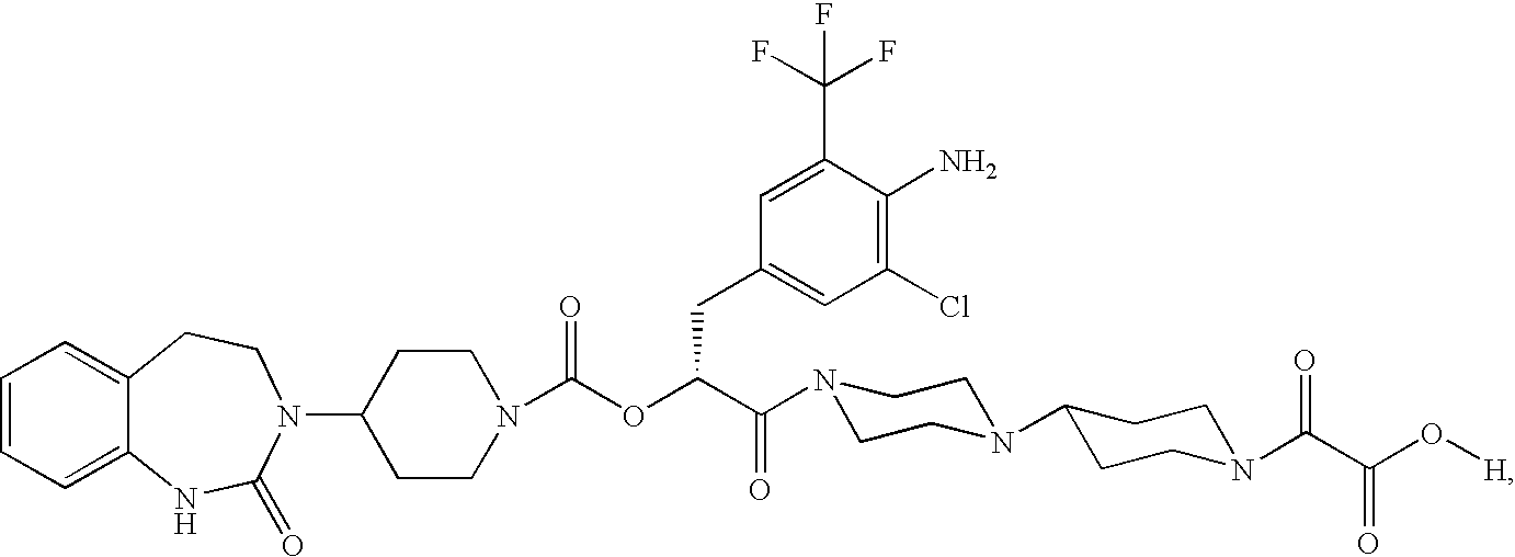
C1=CC=C2C(=C1)CCN(C1CCN(C(OC(C(=O)N3CCN(C4CCN(C(C(O[H])=O)=O)CC4)CC3)CC3=CC(Cl)=C(N)C(C(F)(F)F)=C3)=O)CC1)C(=O)N2
